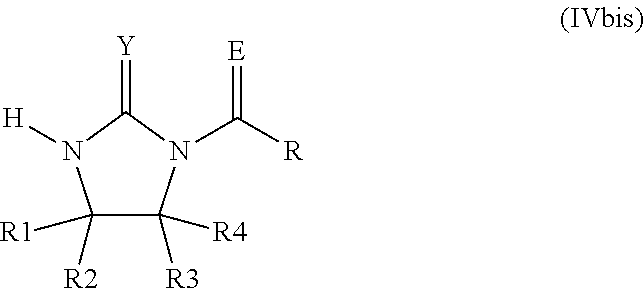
N1(C([R])=[E])C(=[Y])N([H])C([R1])([R2])C1([R3])[R4]
